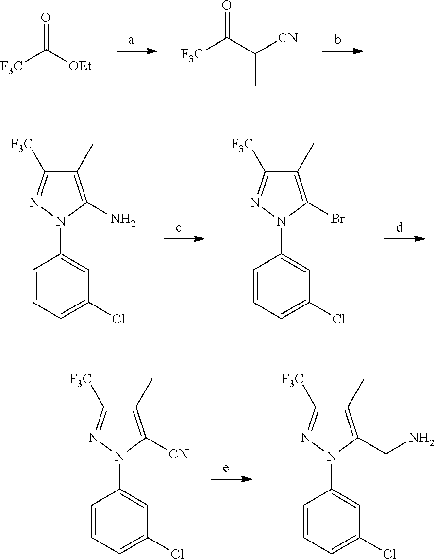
[F3C]C([OEt])=O.[F3C]C(C([CN])C)=O.C1(C)=C(N)N(C2=CC(Cl)=CC=C2)N=C1[F3C].C1(C)=C(Br)N(C2=CC(Cl)=CC=C2)N=C1[F3C].C1(C)=C([CN])N(C2=CC(Cl)=CC=C2)N=C1[F3C].C1(C)=C(CN)N(C2=CC(Cl)=CC=C2)N=C1[F3C]
